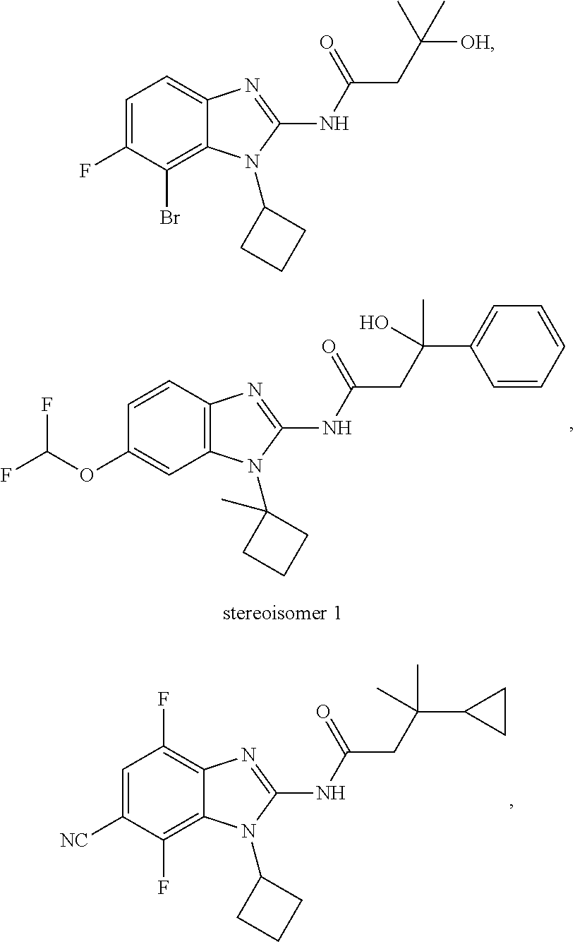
C1=CC2=C(N(C3(C)CCC3)C(NC(CC(C3=CC=CC=C3)(O)C)=O)=N2)C=C1OC(F)F.C1=C([NC])C(F)=C2C(=C1F)N=C(NC(CC(C1CC1)(C)C)=O)N2C1CCC1.C1=C(F)C(Br)=C2C(=C1)N=C(NC(CC([OH])(C)C)=O)N2C1CCC1
